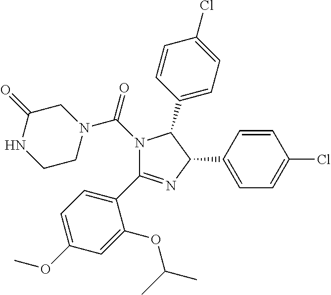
C1(C2=CC=C(OC)C=C2OC(C)C)=NC(C2=CC=C(Cl)C=C2)C(C2=CC=C(Cl)C=C2)N1C(N1CCNC(=O)C1)=O
